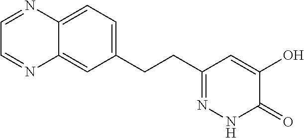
C12=CC=C(CCC3=NNC(=O)C(O)=C3)C=C1N=CC=N2
